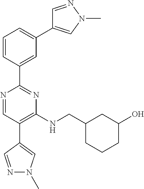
N1=CC(C2=CN(C)N=C2)=C(NCC2CCCC(O)C2)N=C1C1=CC(C2=CN(C)N=C2)=CC=C1
